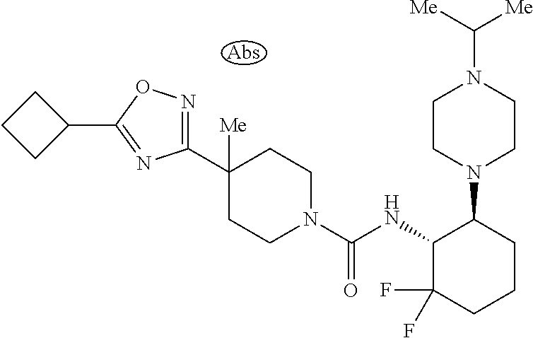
C1(C2([Me])CCN(C(NC3C(F)(F)CCCC3N3CCN(C([Me])[Me])CC3)=O)CC2)=NOC(C2CCC2)=N1
